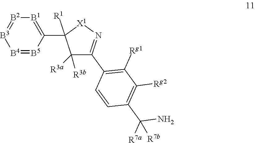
C1(C2([R1])C([R3a])([R3b])C(C3=C([Rg1])C([Rg2])=C(C(N)([R7a])[R7b])C=C3)=N[X1]2)=[B1][B2]=[B3][B4]=[B5]1
